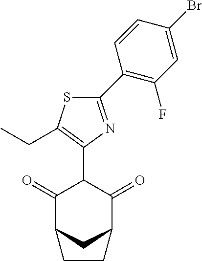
C1(=O)C2CC(C(=O)C1C1=C(CC)SC(C3=C(F)C=C(Br)C=C3)=N1)CC2
